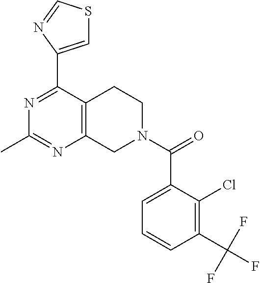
C1=C(C2=NC(C)=NC3=C2CCN(C(=O)C2=CC=CC(C(F)(F)F)=C2Cl)C3)N=CS1
